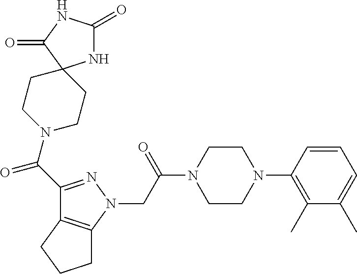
C(C(N1CCN(C2=C(C)C(C)=CC=C2)CC1)=O)N1N=C(C(=O)N2CCC3(CC2)NC(=O)NC3=O)C2=C1CCC2
